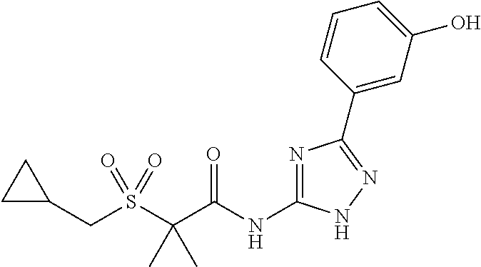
N1=C(NC(C(S(CC2CC2)(=O)=O)(C)C)=O)NN=C1C1=CC(O)=CC=C1
